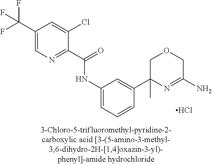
C1(C(=O)NC2=CC=CC(C3(C)N=C(N)COC3)=C2)=NC=C(C(F)(F)F)C=C1Cl.Cl
